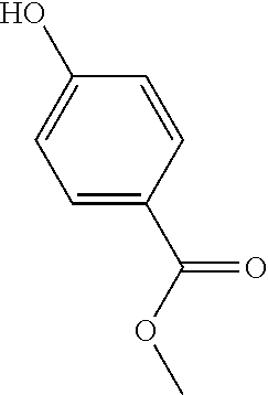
C1=C(C(OC)=O)C=CC(O)=C1
